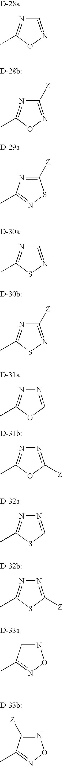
C1([Z])=NOC(C)=N1.C1=NOC(C)=N1.C1([Z])=NC(C)=NS1.C1([Z])=NSC(C)=N1.C1=NSC(C)=N1.N1=COC(C)=N1.N1=C([Z])OC(C)=N1.N1=CSC(C)=N1.N1=C([Z])SC(C)=N1.N1=C([Z])C(C)=NO1.N1=CC(C)=NO1
